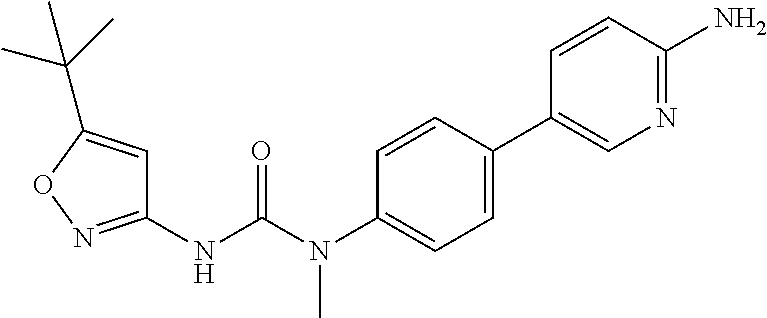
C1(NC(N(C2=CC=C(C3=CN=C(N)C=C3)C=C2)C)=O)=NOC(C(C)(C)C)=C1
